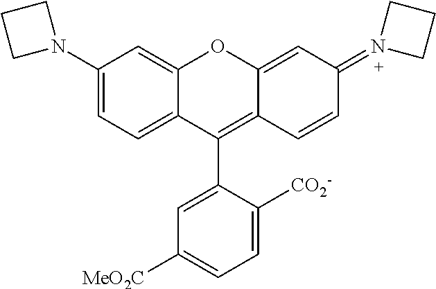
C1(N2CCC2)=CC=C2C(=C1)OC1=CC(=N3CCC3)C=CC1=C2C1=CC([MeO2C])=CC=C1[CO2-]
